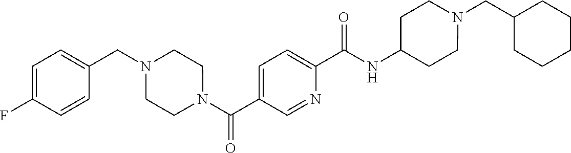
C1CCC(CN2CCC(NC(C3=CC=C(C(N4CCN(CC5=CC=C(F)C=C5)CC4)=O)C=N3)=O)CC2)CC1
